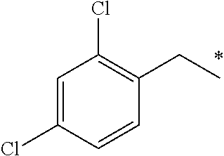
C1=C(Cl)C=CC(CC)=C1Cl
